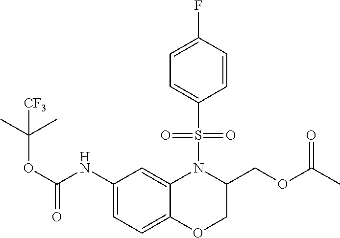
C1=C(NC(OC(C)(C)[CF3])=O)C=C2C(=C1)OCC(COC(C)=O)N2S(C1=CC=C(F)C=C1)(=O)=O
